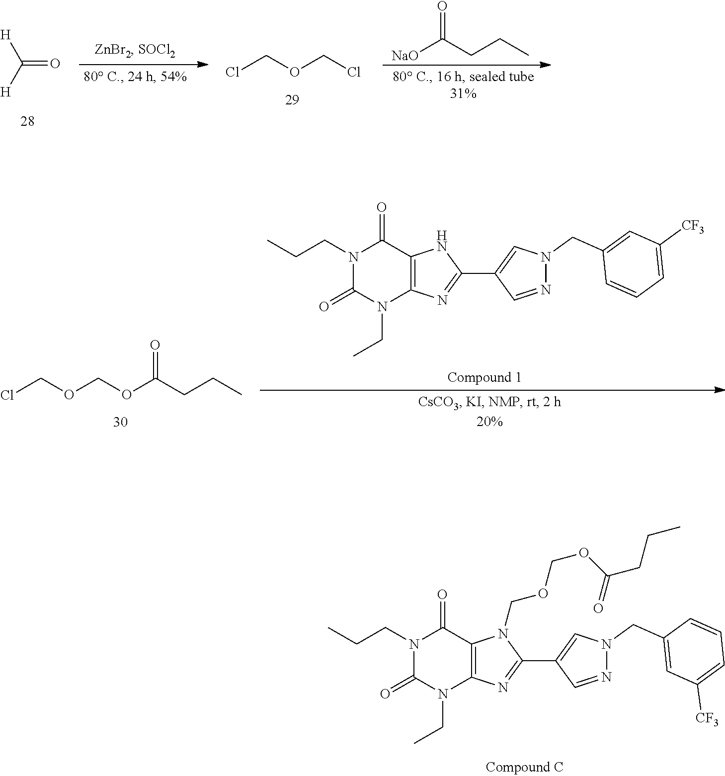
C(=O)([H])[H].O=C(CCC)[NaO].ClCOCCl.O=C(CCC)OCOCCl.N1(CC)C(=O)N(CCC)C(=O)C2=C1N=C(C1=CN(CC3=CC([CF3])=CC=C3)N=C1)N2.N1(CC)C(=O)N(CCC)C(=O)C2=C1N=C(C1=CN(CC3=CC([CF3])=CC=C3)N=C1)N2COCOC(=O)CCC
